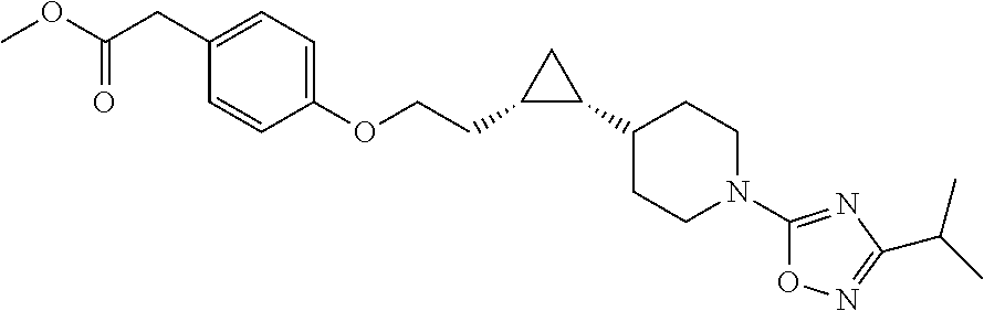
C1(CCOC2=CC=C(CC(=O)OC)C=C2)C(C2CCN(C3=NC(C(C)C)=NO3)CC2)C1
